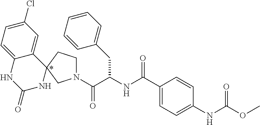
C(C(NC(C1=CC=C(NC(OC)=O)C=C1)=O)CC1=CC=CC=C1)(=O)N1CCC2(C1)C1=CC(Cl)=CC=C1NC(=O)N2
